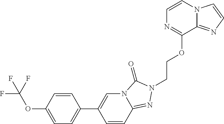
C1=CC(OC(F)(F)F)=CC=C1C1=CN2C(=NN(CCOC3=NC=CN4C3=NC=C4)C2=O)C=C1
